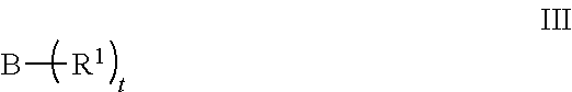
B[R1]
